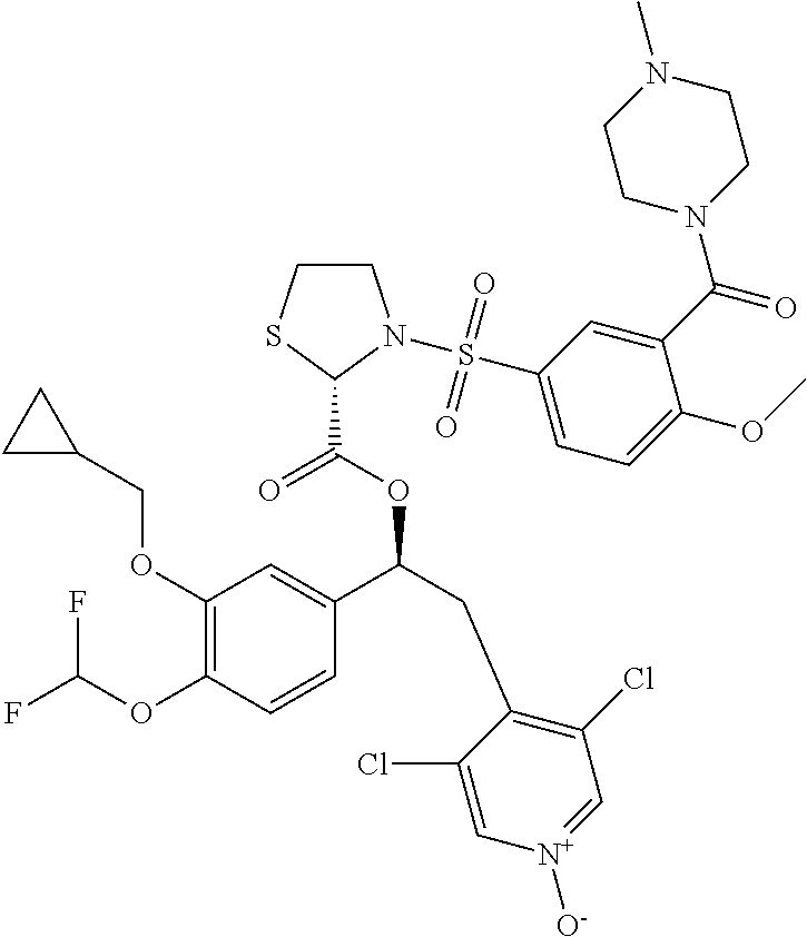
C1(OCC2CC2)=C(OC(F)F)C=CC(C(CC2=C(Cl)C=[N+]([O-])C=C2Cl)OC(=O)C2N(S(C3=CC=C(OC)C(C(=O)N4CCN(C)CC4)=C3)(=O)=O)CCS2)=C1
